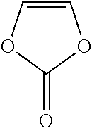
C1=COC(=O)O1
